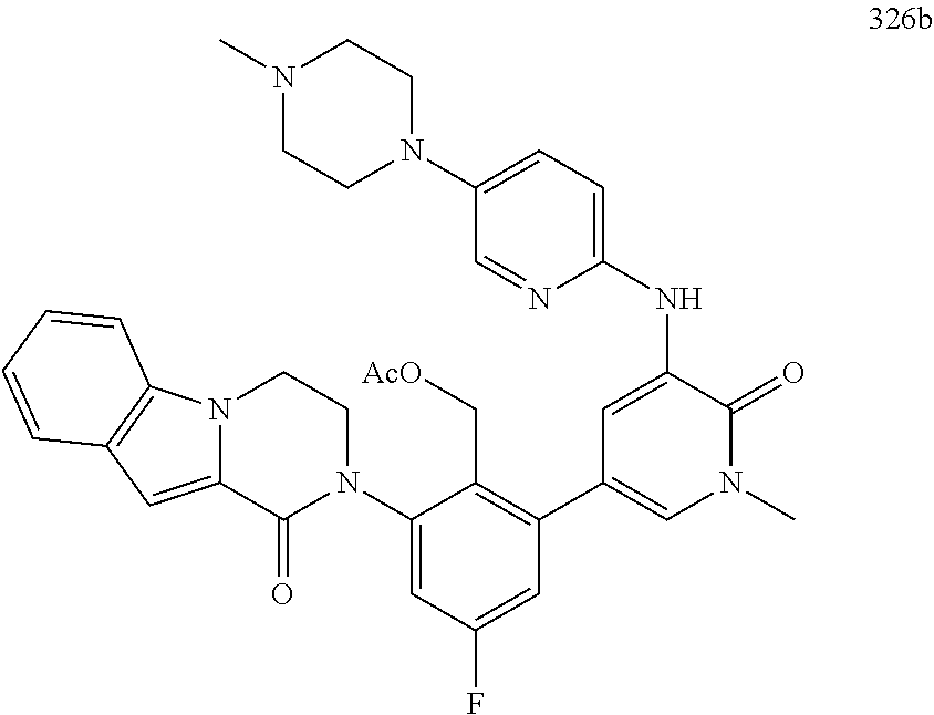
C1=C(N2CCN3C(=CC4=C3C=CC=C4)C2=O)C(C[AcO])=C(C2=CN(C)C(=O)C(NC3=CC=C(N4CCN(C)CC4)C=N3)=C2)C=C1F
